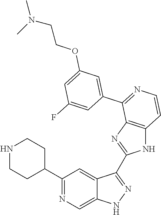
C1(C2CCNCC2)=NC=C2C(=C1)C(C1=NC3=C(N1)C=CN=C3C1=CC(OCCN(C)C)=CC(F)=C1)=NN2
